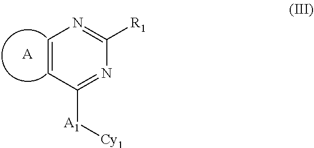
C1=CC([A1][Cy1])=NC([R1])=N1.[A]
